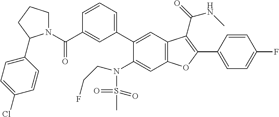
C1=CC(C2=C(C(=O)NC)C3=C(C=C(N(S(=O)(=O)C)CCF)C(C4=CC=CC(C(N5CCCC5C5=CC=C(Cl)C=C5)=O)=C4)=C3)O2)=CC=C1F
